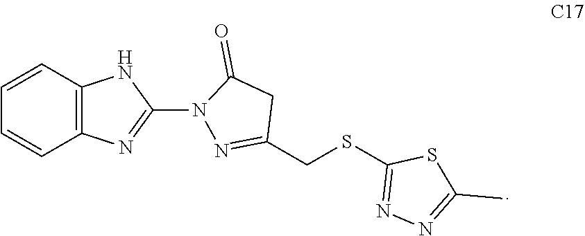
C12=C(C=CC=C1)NC(N1C(=O)CC(CSC3=NN=C(C)S3)=N1)=N2
